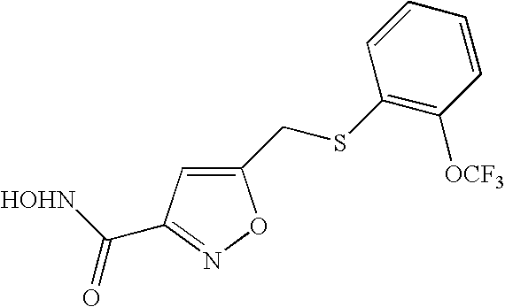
C1(CSC2=C([OCF3])C=CC=C2)=CC(C([HOHN])=O)=NO1
